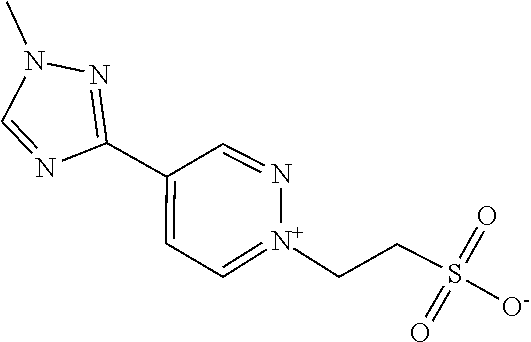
O=S([O-])(CC[N+]1=CC=C(C2=NN(C)C=N2)C=N1)=O
